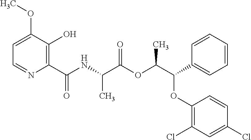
C1=C(OC)C(O)=C(C(NC(C(OC(C(OC2=C(Cl)C=C(Cl)C=C2)C2=CC=CC=C2)C)=O)C)=O)N=C1
